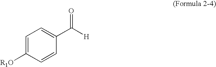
C1=C([R1O])C=CC(C([H])=O)=C1
